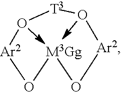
[Ar2]1O[M3Gg]O[Ar2]O[T3]O1
